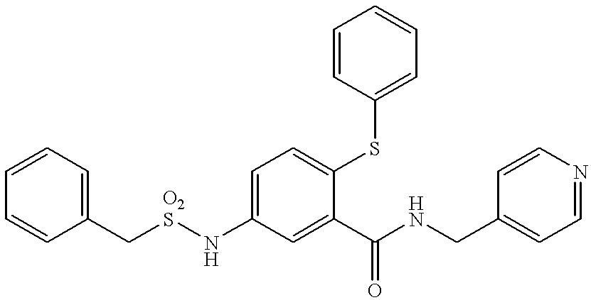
C1=CC=CC(C[O2S]NC2=CC=C(SC3=CC=CC=C3)C(C(NCC3=CC=NC=C3)=O)=C2)=C1
